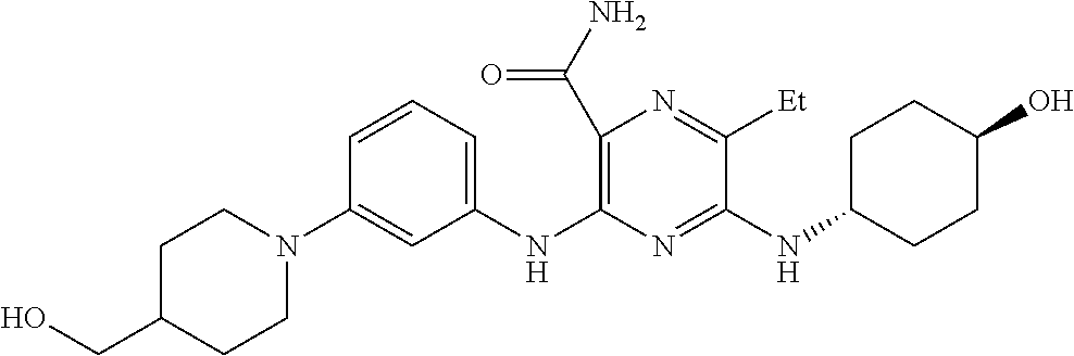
C1(C(N)=O)=C(NC2=CC=CC(N3CCC(CO)CC3)=C2)N=C(NC2CCC(O)CC2)C([Et])=N1
